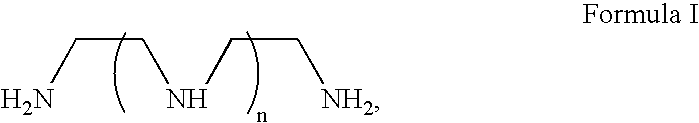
C(CNCC[NH2])N
